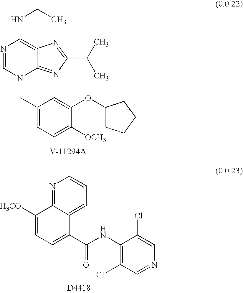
N1=CN(CC2=CC=C([OCH3])C(OC3CCCC3)=C2)C2=NC(C(C)C)=NC2=C1NCC.N1=C2C(=CC=C1)C(C(=O)NC1=C(Cl)C=NC=C1Cl)=CC=C2[H3CO]
